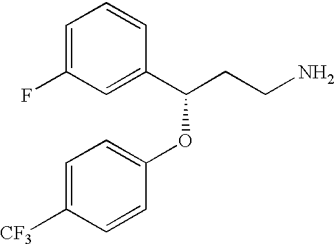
C1=C(F)C=C(C(CCN)OC2=CC=C([CF3])C=C2)C=C1
